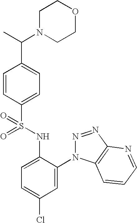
C1=CC(S(=O)(NC2=CC=C(Cl)C=C2N2N=NC3=C2C=CC=N3)=O)=CC=C1C(C)N1CCOCC1
